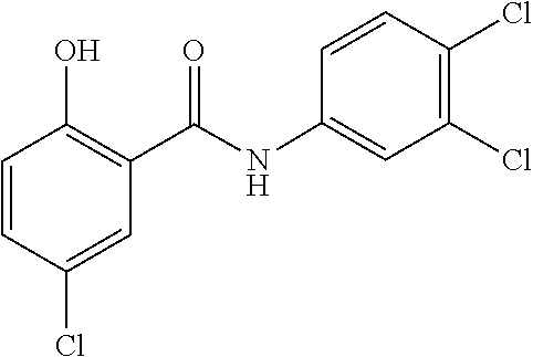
C1=CC(Cl)=C(Cl)C=C1NC(C1=C(O)C=CC(Cl)=C1)=O
